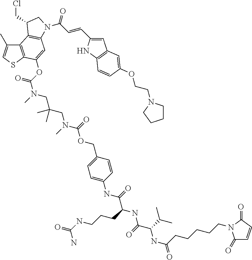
C12=C(SC=C1C)C(OC(=O)N(C)CC(CN(C)C(OCC1=CC=C(NC(=O)C(NC(=O)C(NC(CCCCCN3C(=O)C=CC3=O)=O)C(C)C)CCCNC(=O)N)C=C1)=O)(C)C)=CC1=C2C(CCl)CN1C(=O)C=CC1=CC2=C(N1)C=CC(OCCN1CCCC1)=C2
